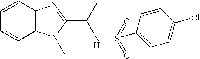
C1=CC2=C(C=C1)N(C)C(C(C)NS(=O)(=O)C1=CC=C(Cl)C=C1)=N2
